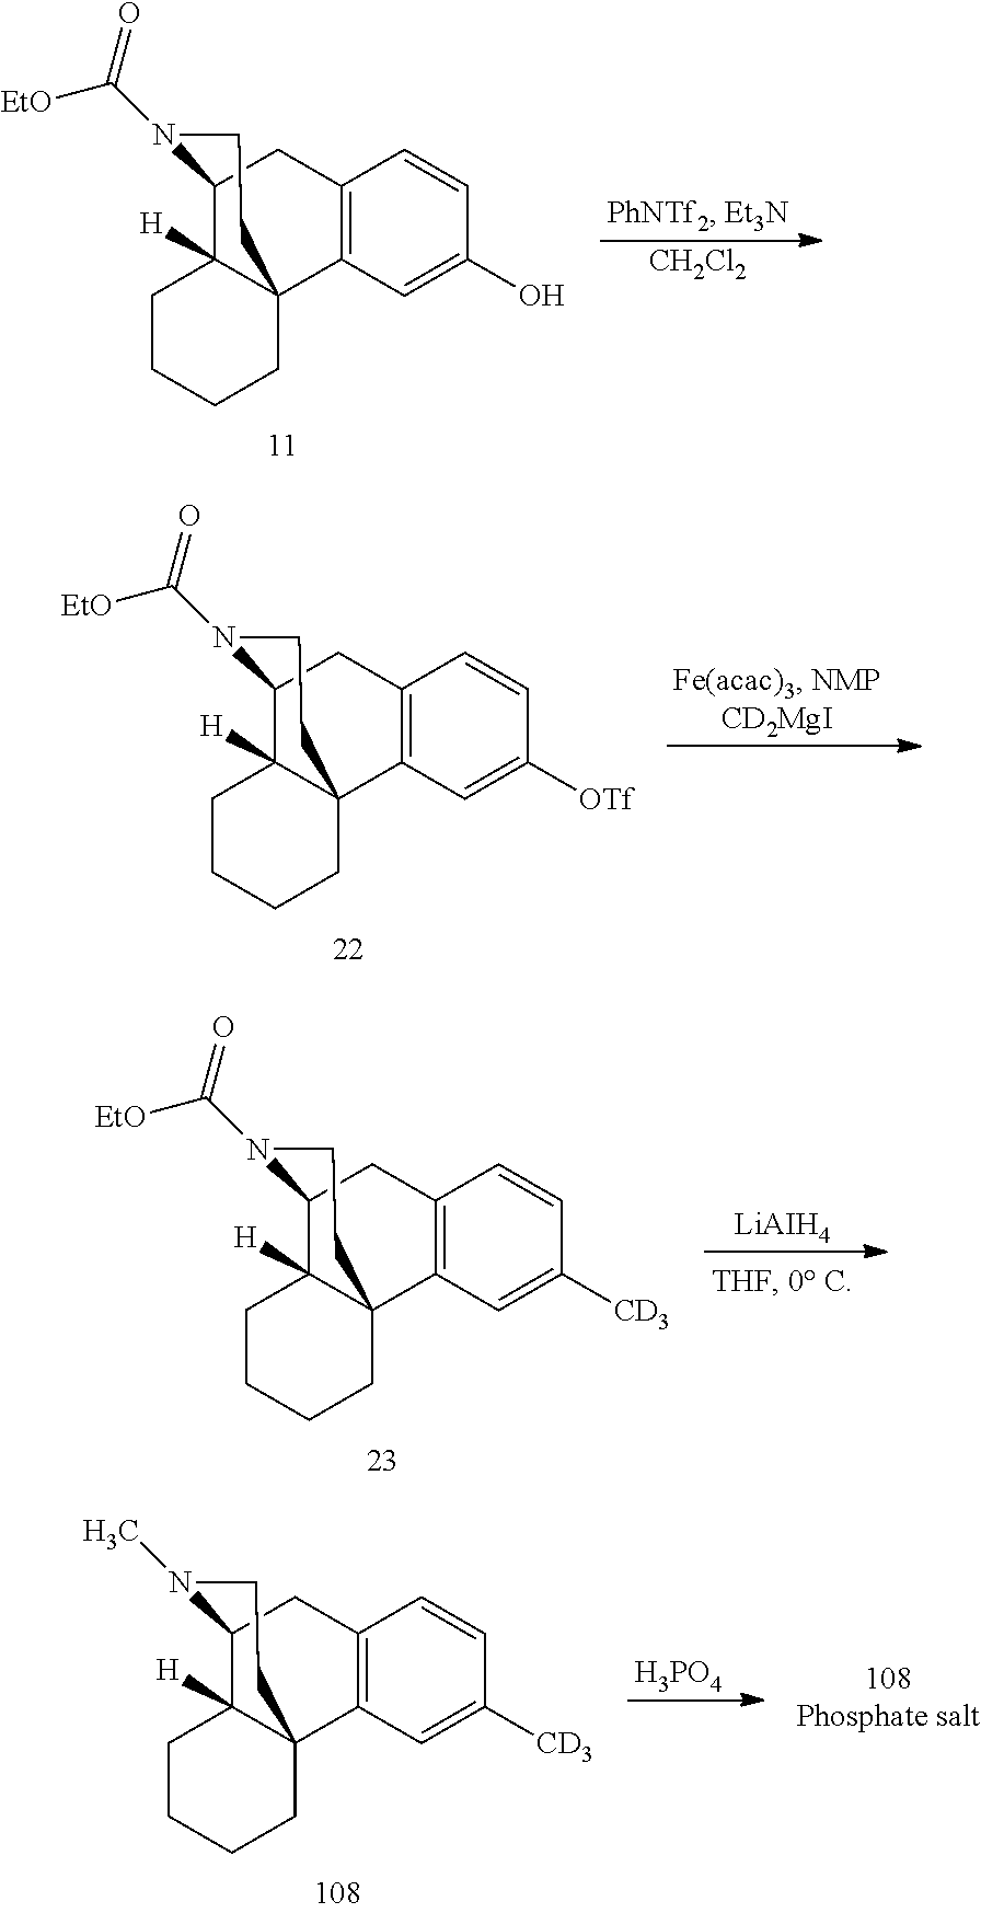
C12C3([H])C(C4=C(C1)C=CC(O)=C4)(CCCC3)CCN2C(=O)[EtO].[CH2Cl2].C12C3([H])C(C4=C(C1)C=CC([OTf])=C4)(CCCC3)CCN2C(=O)[EtO].C12C3([H])C(C4=C(C1)C=CC([CD3])=C4)(CCCC3)CCN2C(=O)[EtO].[LiAIH4].C12C3([H])C(C4=C(C1)C=CC([CD3])=C4)(CCCC3)CCN2C.[H3PO4]
